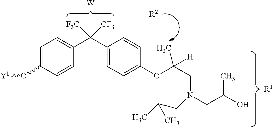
C1=C(O[Y1])C=CC(C(C2=CC=C(OC(CN(CC(O)C)CC(C)C)([H])C)C=C2)([CF3])[F3C])=C1.[W].[R1].[R2]
